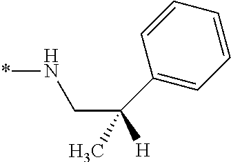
N(CC([H])(C1=CC=CC=C1)C)*
